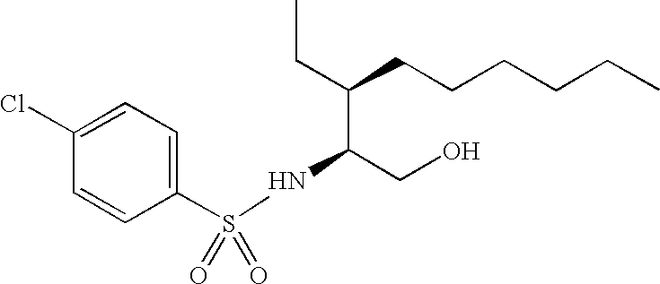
C1=C(Cl)C=CC(S(NC(C(CC)CCCCCC)CO)(=O)=O)=C1
